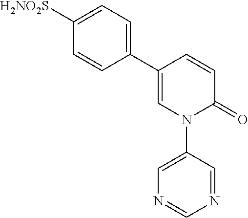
C1=C(C2=CC=C([H2NO2S])C=C2)C=CC(=O)N1C1=CN=CN=C1
